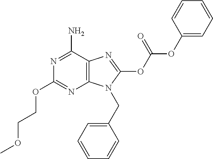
C12=C(C(N)=NC(OCCOC)=N1)N=C(OC(OC1=CC=CC=C1)=O)N2CC1=CC=CC=C1
